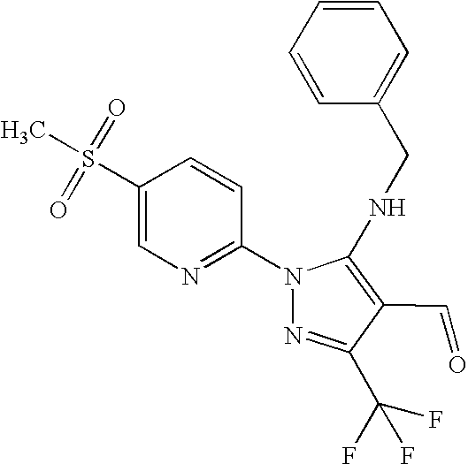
C1(S(=O)(=O)C)=CN=C(N2N=C(C(F)(F)F)C(C=O)=C2NCC2=CC=CC=C2)C=C1
